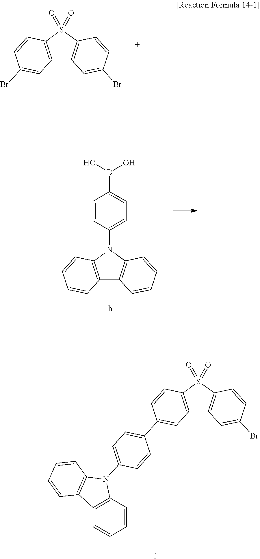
C1=C(S(C2=CC=C(Br)C=C2)(=O)=O)C=CC(Br)=C1.N1(C2=CC=C(B(O)O)C=C2)C2=C(C3=C1C=CC=C3)C=CC=C2.C1=C(S(C2=CC=C(Br)C=C2)(=O)=O)C=CC(C2=CC=C(N3C4=C(C5=C3C=CC=C5)C=CC=C4)C=C2)=C1
